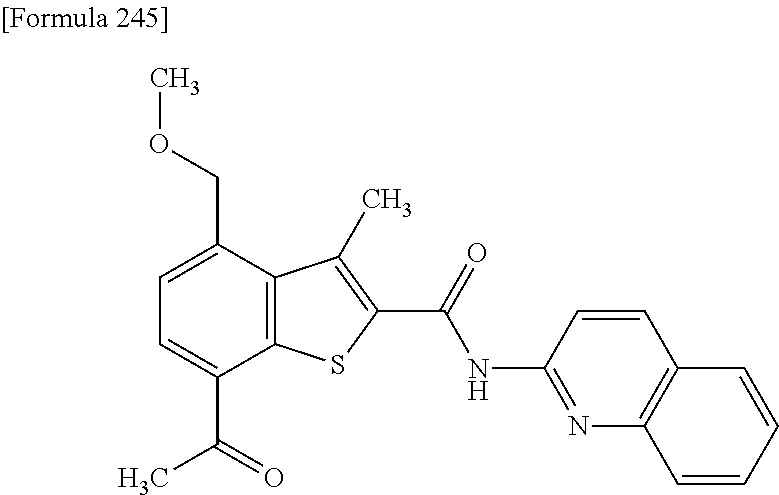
C1=C(C(=O)C)C2=C(C(COC)=C1)C(C)=C(C(=O)NC1=NC3=C(C=C1)C=CC=C3)S2
